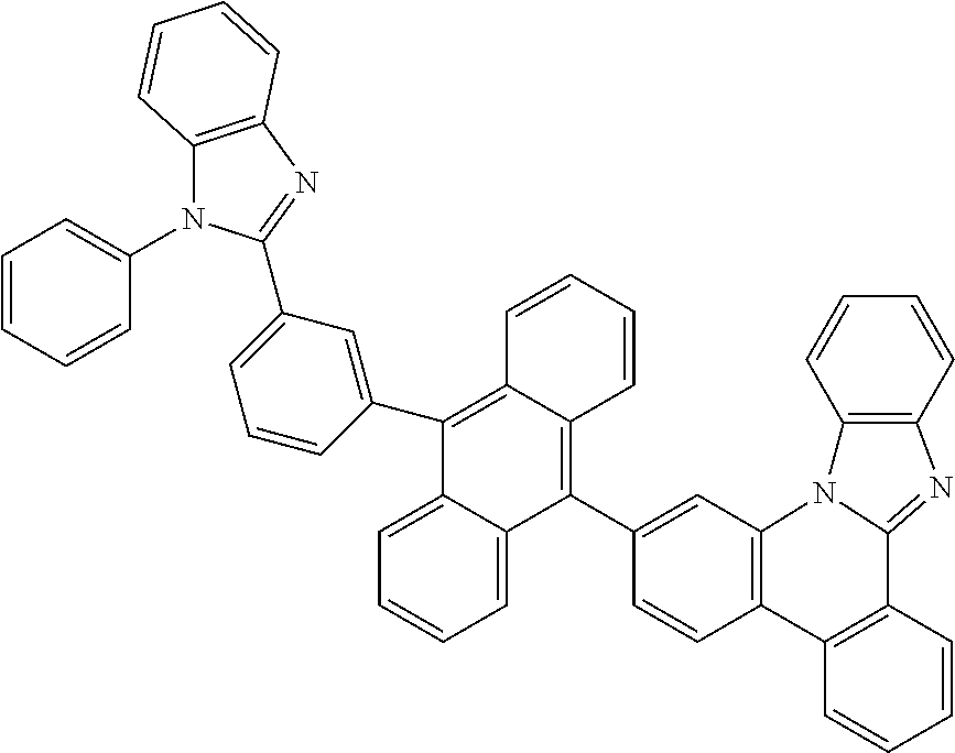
C1=CC2=C(C=C1C1=C3C(=C(C4=CC(C5=NC6=C(N5C5=CC=CC=C5)C=CC=C6)=CC=C4)C4=CC=CC=C14)C=CC=C3)N1C(=NC3=C1C=CC=C3)C1=C2C=CC=C1
